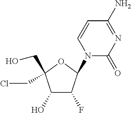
C1(O)C(F)C(N2C(=O)N=C(N)C=C2)OC1(CO)CCl
